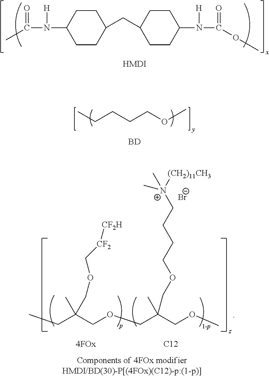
C1CC(N(C(C)=O)[H])CCC1CC1CCC(N(C(OCC)=O)[H])CC1.[HMDI].[Br-].CCC(COCC(COC)(C)COCCCC[N+]([(CH2)11CH3])(C)C)(C)COC[CF2][CF2H].[C12].C(CCCOC)C.[BD]
